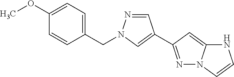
C1=C(OC)C=CC(CN2N=CC(C3=NN4C(=C3)NC=C4)=C2)=C1
